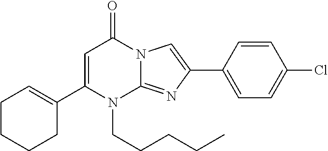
C1(C2=CCCCC2)=CC(=O)N2C(=NC(C3=CC=C(Cl)C=C3)=C2)N1CCCCC
